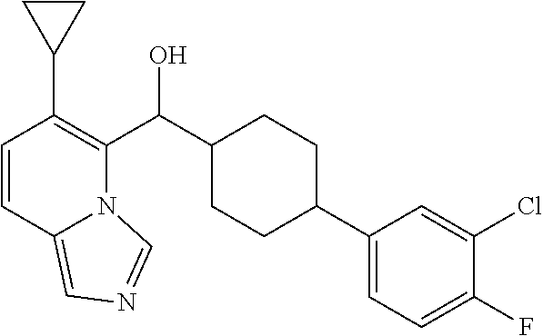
C1=CC2=CN=CN2C(C(C2CCC(C3=CC=C(F)C(Cl)=C3)CC2)O)=C1C1CC1
